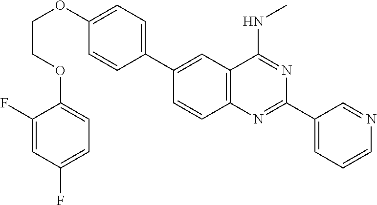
C1(C2=CC3=C(C=C2)N=C(C2=CC=CN=C2)N=C3NC)=CC=C(OCCOC2=CC=C(F)C=C2F)C=C1
